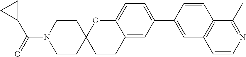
C1CC2(CCN1C(C1CC1)=O)CCC1=CC(C3=CC4=C(C=C3)C(C)=NC=C4)=CC=C1O2
